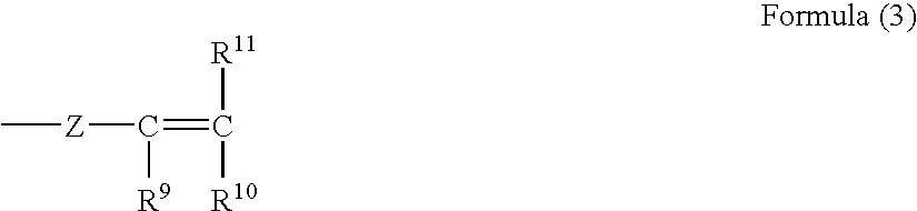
C[Z]C(=C([R11])[R10])[R9]
